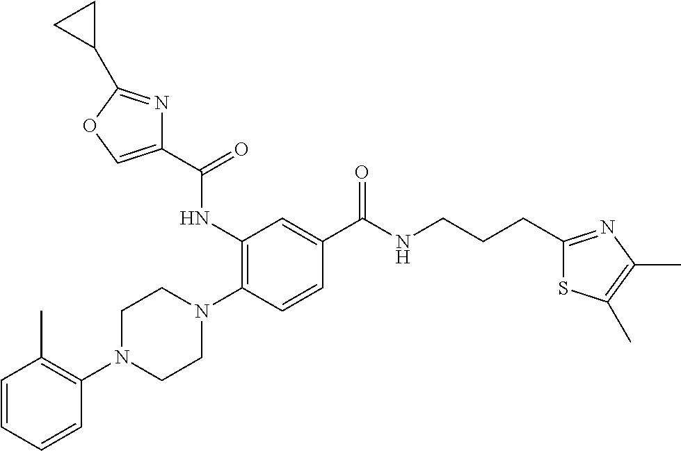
C1=CC=CC(N2CCN(C3=C(NC(C4=COC(C5CC5)=N4)=O)C=C(C(NCCCC4=NC(C)=C(C)S4)=O)C=C3)CC2)=C1C
